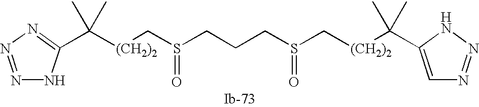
[(CH2)2](C(C)(C)C1=NN=NN1)CS(CCCS(C[(CH2)2]C(C)(C)C1=CN=NN1)=O)=O
